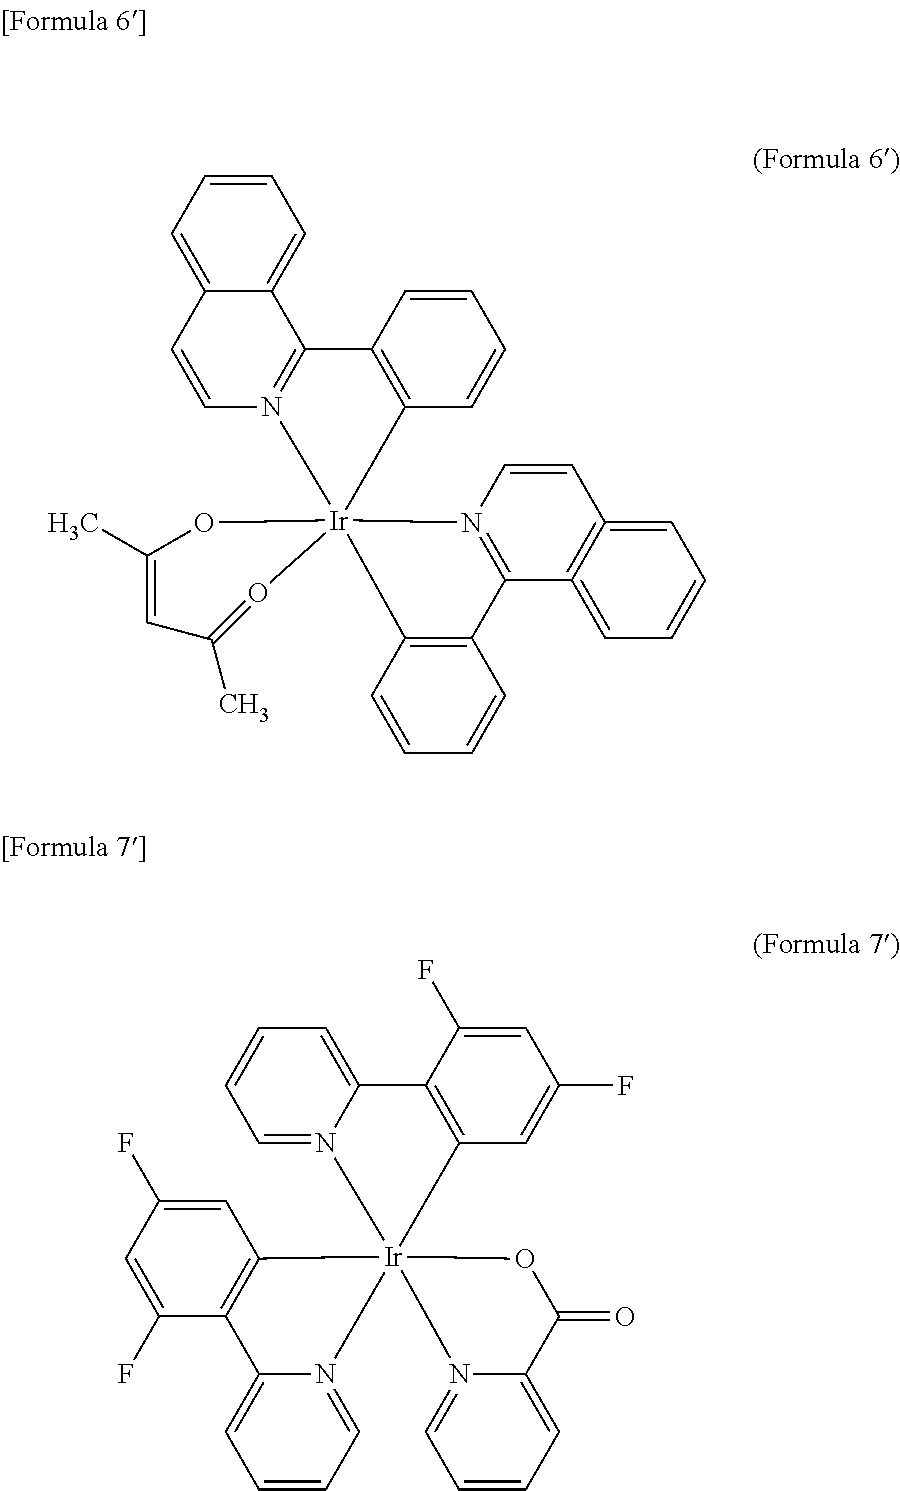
C12=CC=CC=C1C1=N(C=C2)[Ir]23(OC(C)=CC(C)=O2)(C2=C1C=CC=C2)C1=C(C=CC=C1)C1=N3C=CC2=C1=CC=CC=2.C1=CC=N2C(=C1)C1=C(C=C(F)C=C1F)[Ir]213(C2=C(C(F)=CC(F)=C2)C2=CC=CC=N21)N1=CC=CC=C1C(=O)O3
